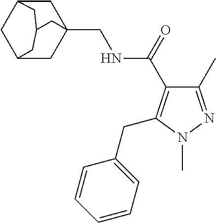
C1(C)=NN(C)C(CC2=CC=CC=C2)=C1C(=O)NCC12CC3CC(C1)CC(C2)C3
